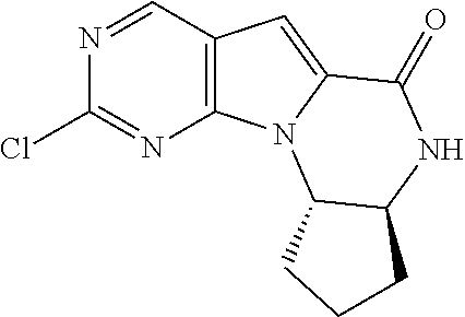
C1=NC(Cl)=NC2=C1C=C1N2C2C(NC1=O)CCC2
